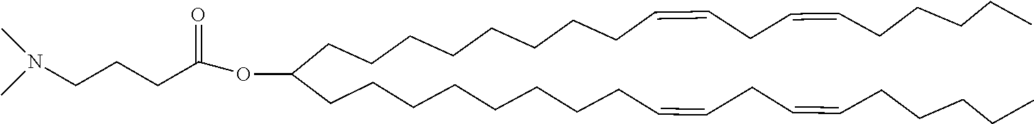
N(CCCC(=O)OC(CCCCCCCCC=CCC=CCCCCC)CCCCCCCCC=CCC=CCCCCC)(C)C
